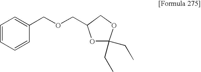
O(CC1OC(CC)(CC)OC1)CC1=CC=CC=C1
